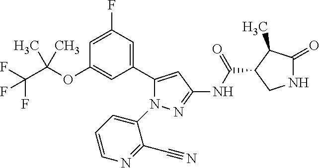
N1C(=O)C(C)C(C(NC2=NN(C3=CC=CN=C3C#N)C(C3=CC(F)=CC(OC(C(F)(F)F)(C)C)=C3)=C2)=O)C1
